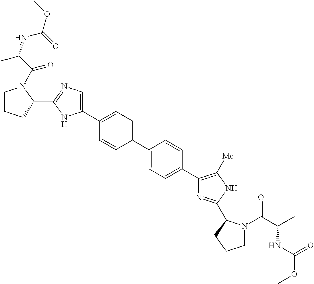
C1(C2=CC=C(C3=CC=C(C4=C([Me])NC(C5N(C(C(C)NC(OC)=O)=O)CCC5)=N4)C=C3)C=C2)=CN=C(C2N(C(=O)C(NC(OC)=O)C)CCC2)N1
